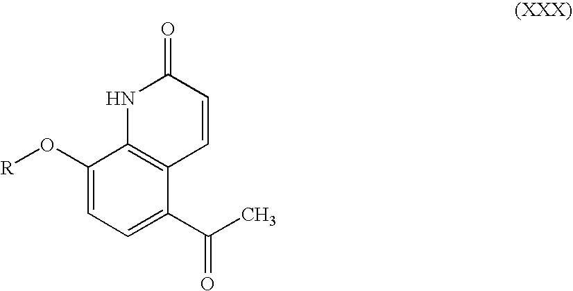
C1(O[R])=CC=C(C(C)=O)C2=C1NC(=O)C=C2
